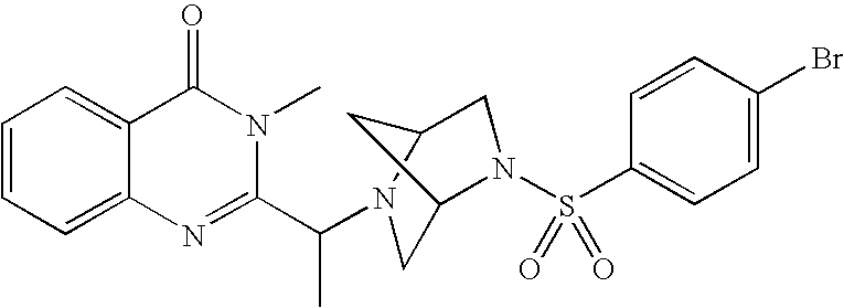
C1=CC=C2C(=C1)C(=O)N(C)C(C(C)N1CC3N(S(=O)(C4=CC=C(Br)C=C4)=O)CC1C3)=N2
